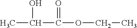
CC(C(OCC)=O)O
